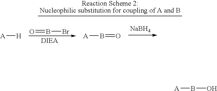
O=BBr.[DIEA].[A][H].[A]B=O.[NaBH4].[A]BO
